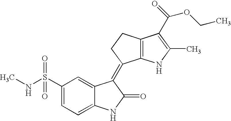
C1(S(NC)(=O)=O)=CC=C2C(=C1)C(=C1C3=C(CC1)C(C(=O)OCC)=C(C)N3)C(=O)N2
